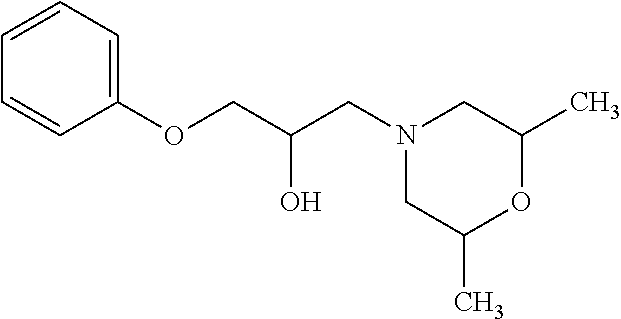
C1=CC=C(OCC(O)CN2CC(C)OC(C)C2)C=C1
